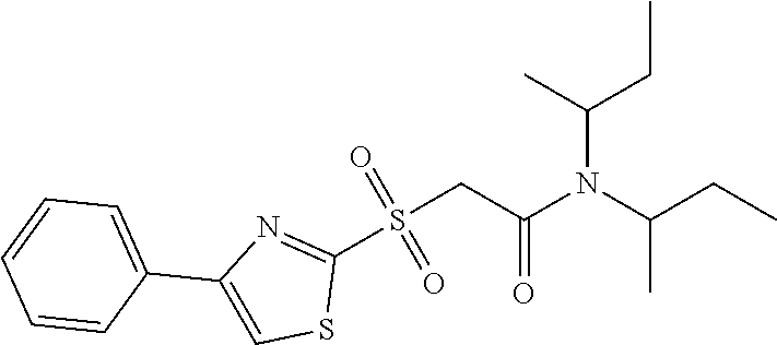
S(CC(N(C(CC)C)C(C)CC)=O)(=O)(=O)C1=NC(C2=CC=CC=C2)=CS1
